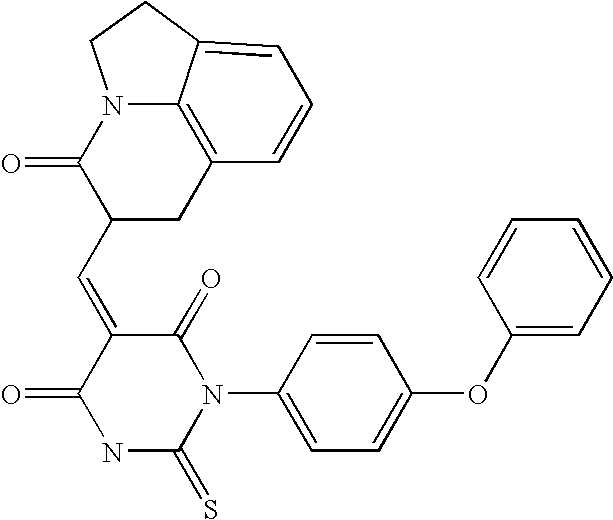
N12C(=O)C(C=C3C(=O)NC(=S)N(C4=CC=C(OC5=CC=CC=C5)C=C4)C3=O)CC3=C1C(=CC=C3)CC2
